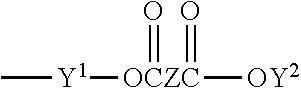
C[Y1][OCZC](=O)([OY2])=O
